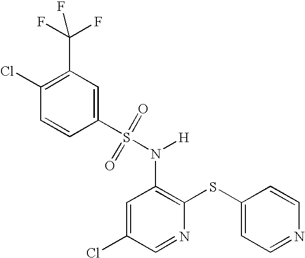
C1(Cl)=C(C(F)(F)F)C=C(S(N(C2=C(SC3=CC=NC=C3)N=CC(Cl)=C2)[H])(=O)=O)C=C1
